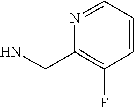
N1=CC=CC(F)=C1CN
